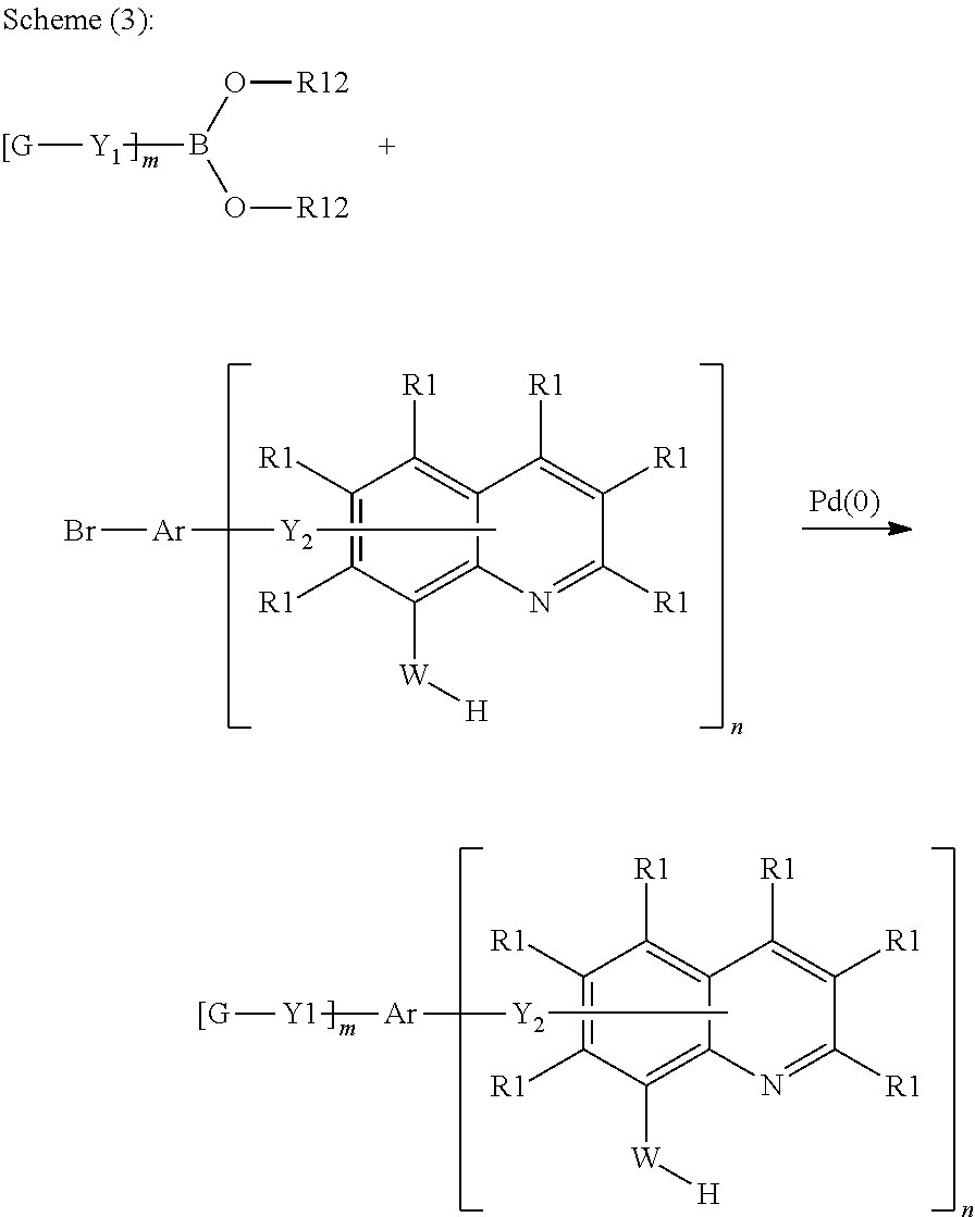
C1([W][H])=C2C(=C([R1])C([R1])=C1[R1])C([R1])=C([R1])C([R1])=N2.C[Y2][Ar][Y1][[G].O(B([Y1][[G])O[R12])[R12].C1([W][H])=C2C(=C([R1])C([R1])=C1[R1])C([R1])=C([R1])C([R1])=N2.C[Y2][Ar]Br
